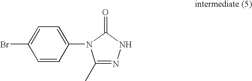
C1(C)=NNC(=O)N1C1=CC=C(Br)C=C1
